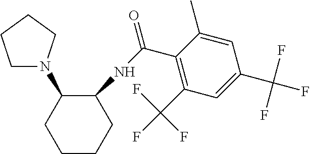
C1CCC(NC(C2=C(C(F)(F)F)C=C(C(F)(F)F)C=C2C)=O)C(N2CCCC2)C1
